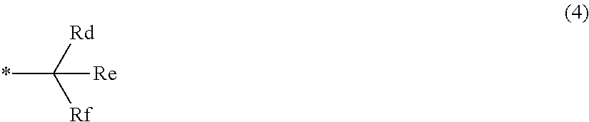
*C([Re])([Rd])[Rf]
